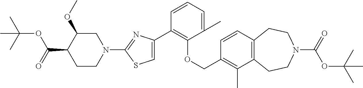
C1(C2=C(OCC3=C(C)C4=C(C=C3)CCN(C(=O)OC(C)(C)C)CC4)C(C)=CC=C2)=CSC(N2CC(OC)C(C(=O)OC(C)(C)C)CC2)=N1
